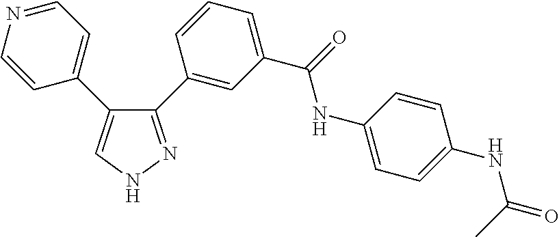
C1(C2=CC(C(NC3=CC=C(NC(C)=O)C=C3)=O)=CC=C2)=NNC=C1C1=CC=NC=C1
